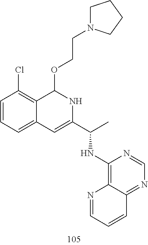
C1=CC=C2C(=C1Cl)C(OCCN1CCCC1)NC(C(C)NC1=C3C(=NC=N1)C=CC=N3)=C2
